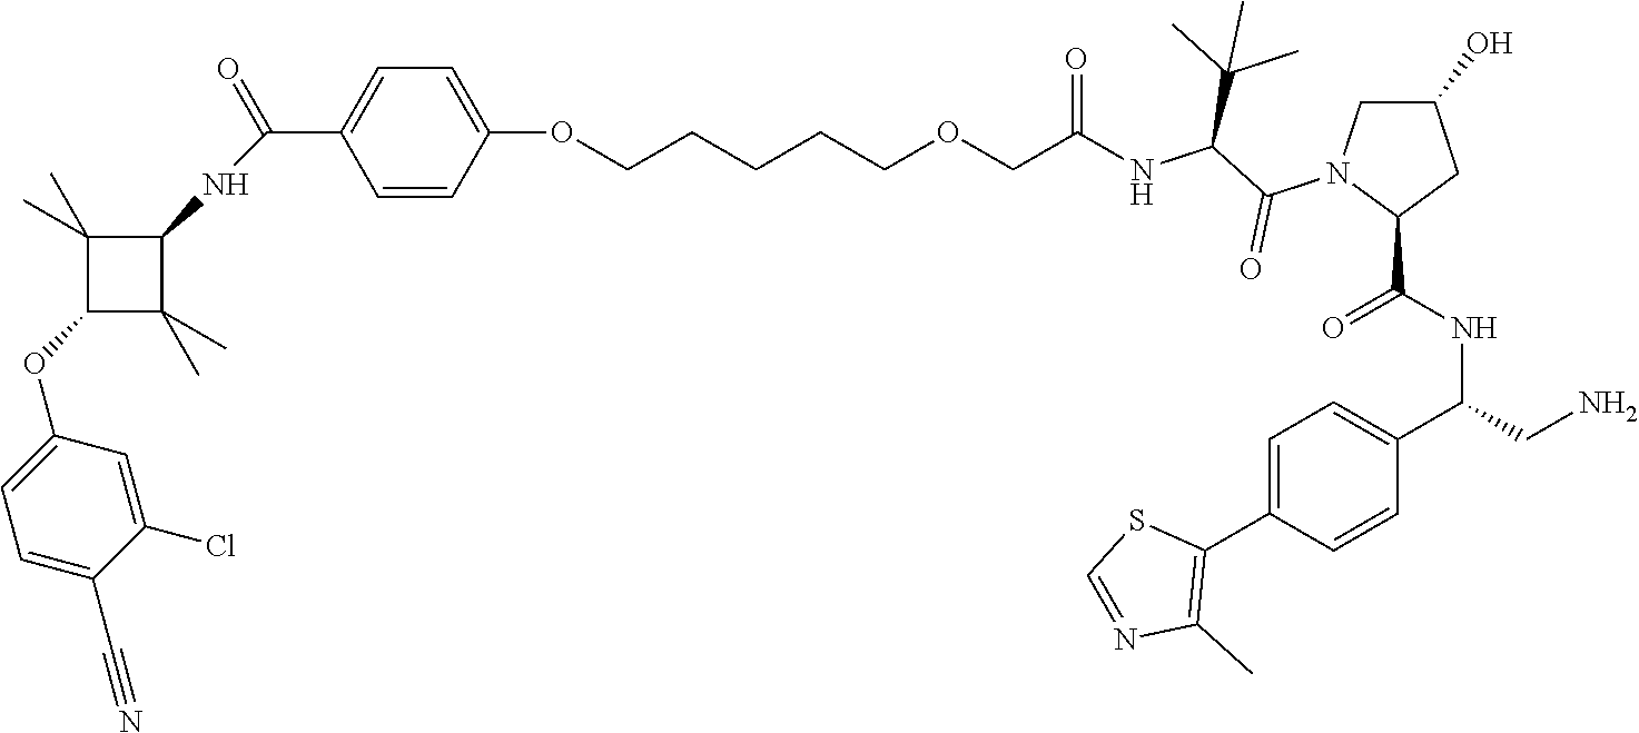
C1=CC(OCCCCCOCC(NC(C(N2C(C(NC(C3=CC=C(C4=C(C)N=CS4)C=C3)CN)=O)CC(O)C2)=O)C(C)(C)C)=O)=CC=C1C(NC1C(C)(C)C(OC2=CC=C(C#N)C(Cl)=C2)C1(C)C)=O
